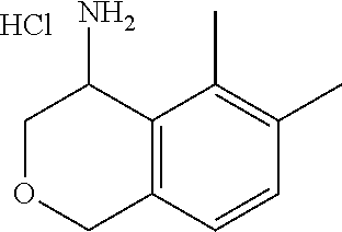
Cl.C12=C(C=CC(C)=C1C)COCC2N
